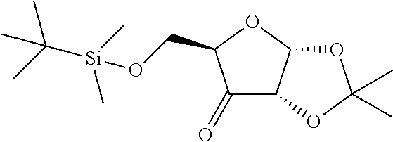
C1(=O)C2C(OC1CO[Si](C(C)(C)C)(C)C)OC(C)(C)O2
